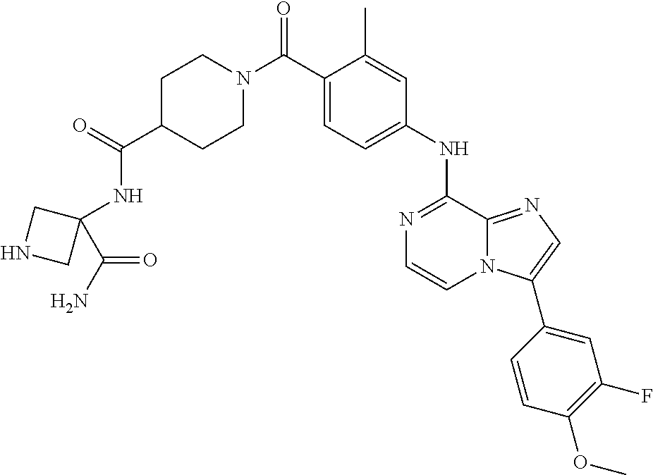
C1(C)=CC(NC2=NC=CN3C2=NC=C3C2=CC(F)=C(OC)C=C2)=CC=C1C(N1CCC(C(NC2(C(N)=O)CNC2)=O)CC1)=O
